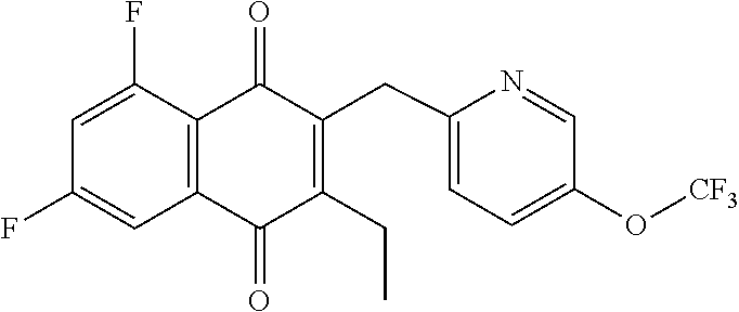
C1=C(F)C2=C(C=C1F)C(=O)C(CC)=C(CC1=CC=C(O[CF3])C=N1)C2=O
